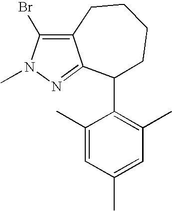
C1(C)=CC(C)=CC(C)=C1C1C2=NN(C)C(Br)=C2CCCC1
